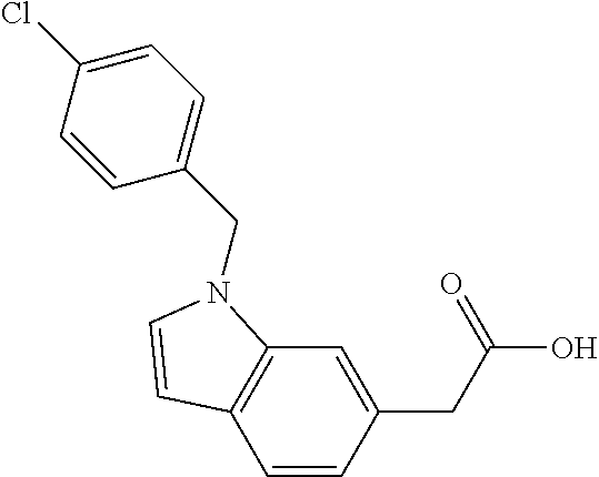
C1=CC(CC(O)=O)=CC2=C1C=CN2CC1=CC=C(Cl)C=C1
